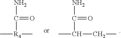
NC(C(C)CC)=O.NC([R4](C)C)=O
